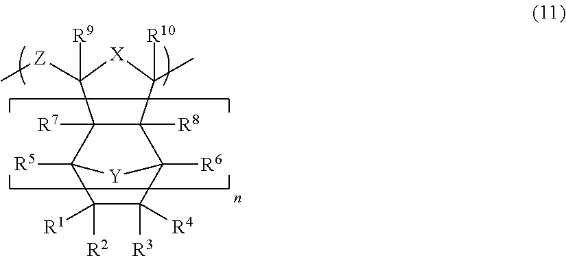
C12([R8])C([R7])(C3([R5])C([R2])([R1])C([R3])([R4])C1([R6])[Y]3)C([Z]C)([R9])[X]C2(C)[R10]
